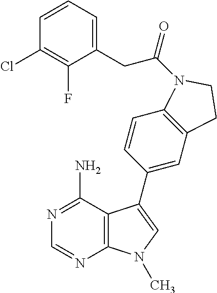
C1(CC(=O)N2C3=C(C=C(C4=CN(C)C5=C4C(N)=NC=N5)C=C3)CC2)=CC=CC(Cl)=C1F
